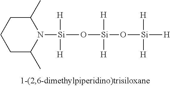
[Si](O[Si](O[Si]([H])([H])[H])([H])[H])([H])([H])N1C(C)CCCC1C
